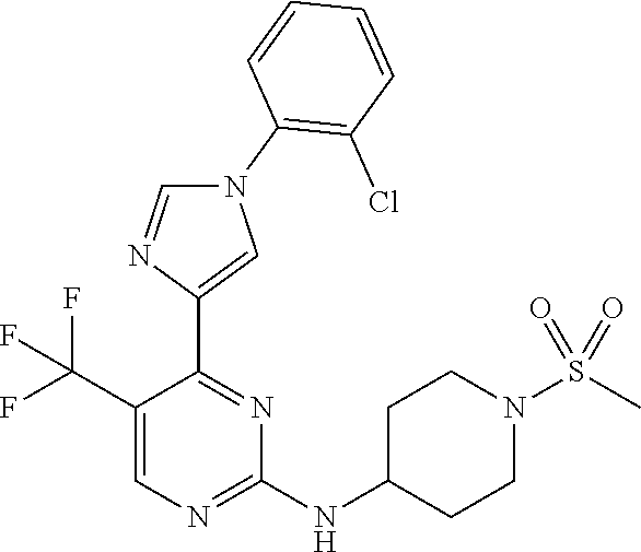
N1(C2=C(Cl)C=CC=C2)C=NC(C2=NC(NC3CCN(S(C)(=O)=O)CC3)=NC=C2C(F)(F)F)=C1
